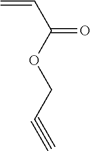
C=CC(=O)OCC#C
